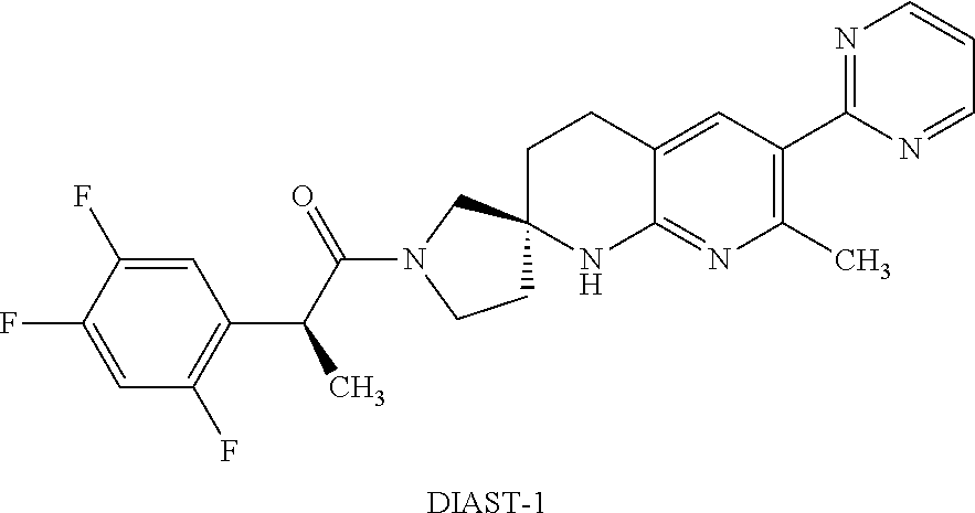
C1=C(F)C(F)=CC(C(C(N2CCC3(C2)CCC2=CC(C4=NC=CC=N4)=C(C)N=C2N3)=O)C)=C1F.[DIAST-1]
